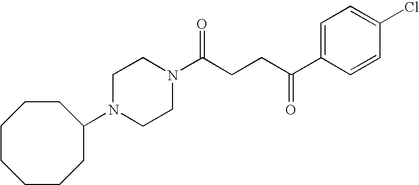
C1(N2CCN(C(CCC(=O)C3=CC=C(Cl)C=C3)=O)CC2)CCCCCCC1
